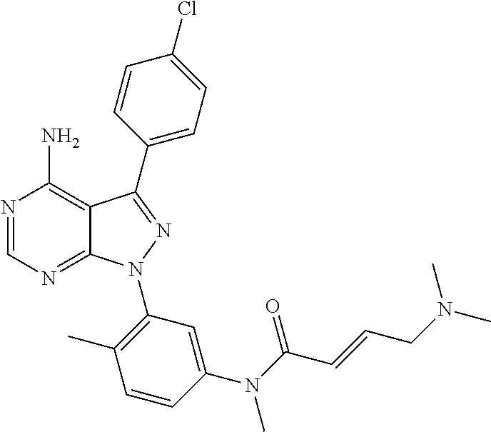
N1=CN=C2C(=C1N)C(C1=CC=C(Cl)C=C1)=NN2C1=C(C)C=CC(N(C(C=CCN(C)C)=O)C)=C1
